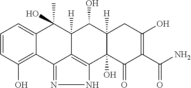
C1=CC(O)=C2C(=C1)C(C)(O)C1([H])C3=C(C4(O)C([H])(C1O)CC(O)=C(C(N)=O)C4=O)NN=C23
